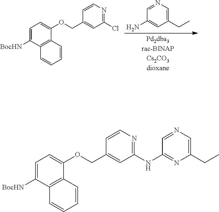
C1=NC=C(CC)C=C1N.C1=C([BocHN])C2=C(C(OCC3=CC(Cl)=NC=C3)=C1)C=CC=C2.C1=C([BocHN])C2=C(C(OCC3=CC(NC4=NC(CC)=CN=C4)=NC=C3)=C1)C=CC=C2
